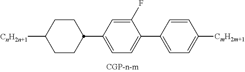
[CnH2n+1]C1CCC(C2=CC=C(C3=CC=C([CmH2m+1])C=C3)C(F)=C2)CC1
